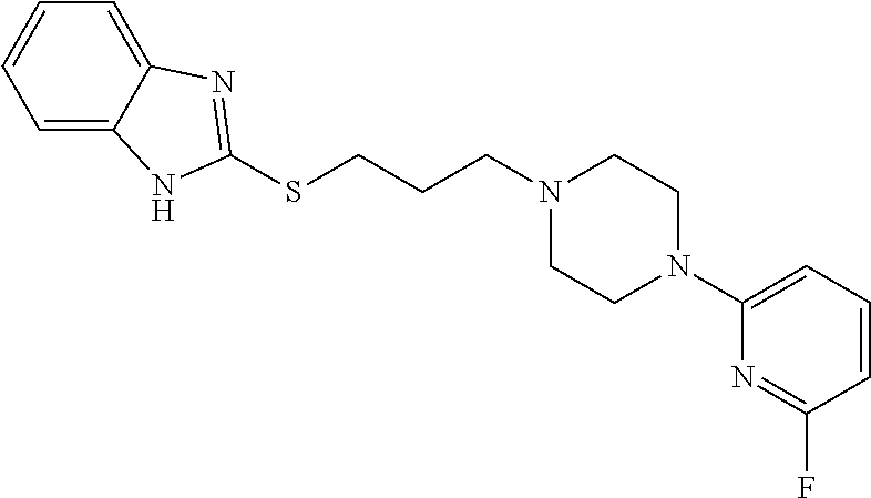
C(CCN1CCN(C2=CC=CC(F)=N2)CC1)SC1=NC2=CC=CC=C2N1
